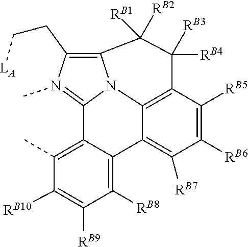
N12C3=C(CC[LA])N(C)=C1C1=C(C)C([RB10])=C([RB9])C([RB8])=C1C1=C([RB7])C([RB6])=C([RB5])C(=C21)C([RB4])([RB3])C3([RB2])[RB1]
